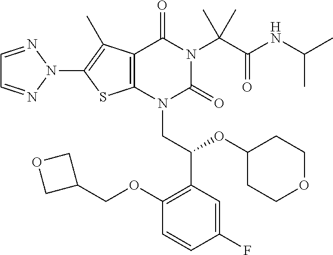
C12=C(N(CC(C3=C(OCC4COC4)C=CC(F)=C3)OC3CCOCC3)C(=O)N(C(C(=O)NC(C)C)(C)C)C1=O)SC(N1N=CC=N1)=C2C
